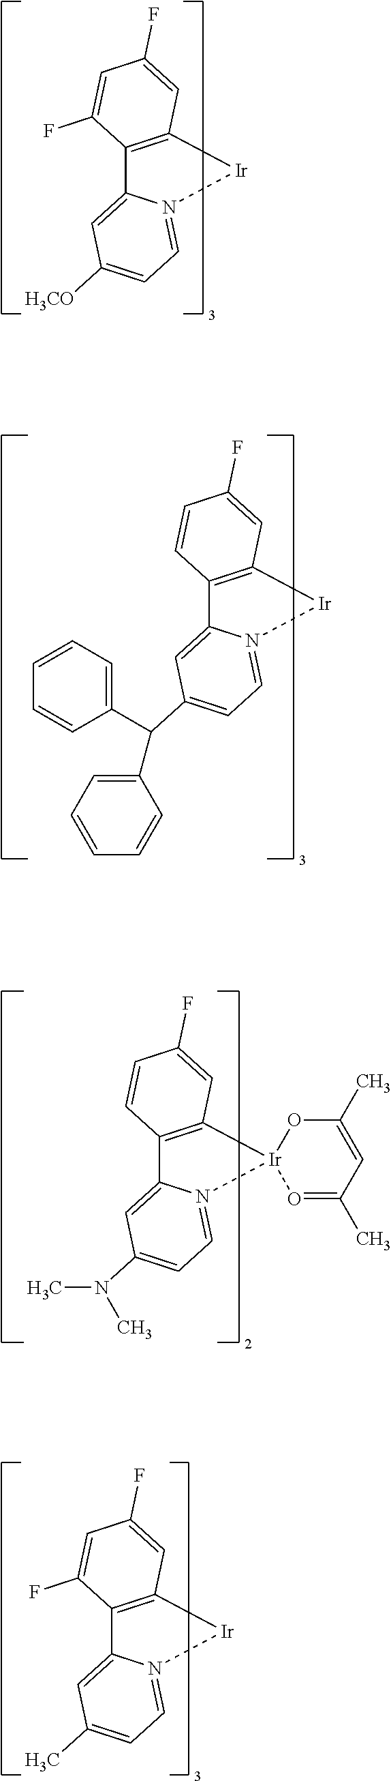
C12=C([Ir]N3=CC=C([H3CO])C=C13)C=C(F)C=C2F.C12=C([Ir]N3=CC=C(C(C4=CC=CC=C4)C4=CC=CC=C4)C=C13)C=C(F)C=C2.C12=C([Ir]3(N4=CC=C(N(C)C)C=C14)O=C(C)C=C(C)O3)C=C(F)C=C2.C12=C([Ir]N3=CC=C(C)C=C13)C=C(F)C=C2F
